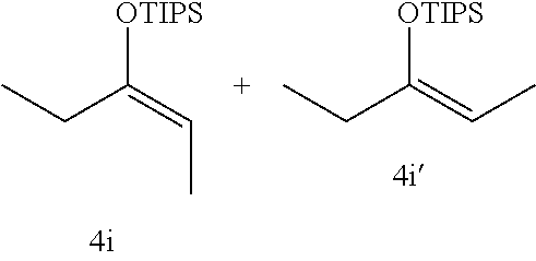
CCC(=CC)[OTIPS].CCC(=CC)[OTIPS]
